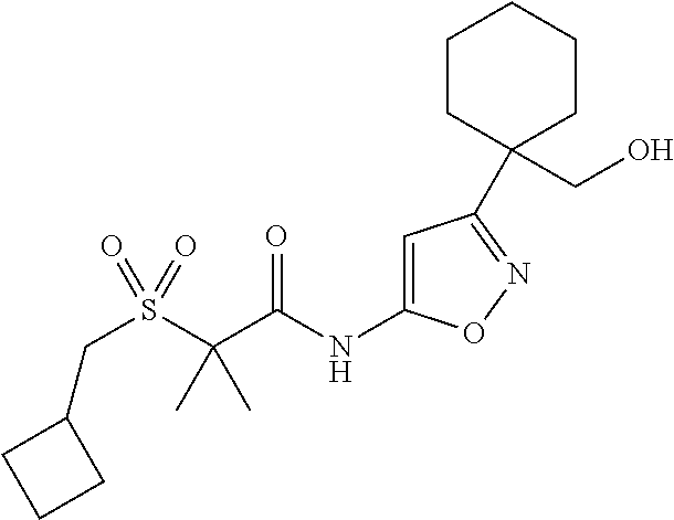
C1=C(NC(C(S(CC2CCC2)(=O)=O)(C)C)=O)ON=C1C1(CO)CCCCC1
